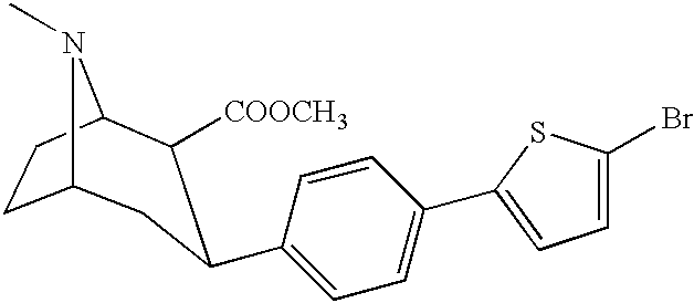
C12CCC(N1C)C([COOCH3])C(C1=CC=C(C3=CC=C(Br)S3)C=C1)C2
